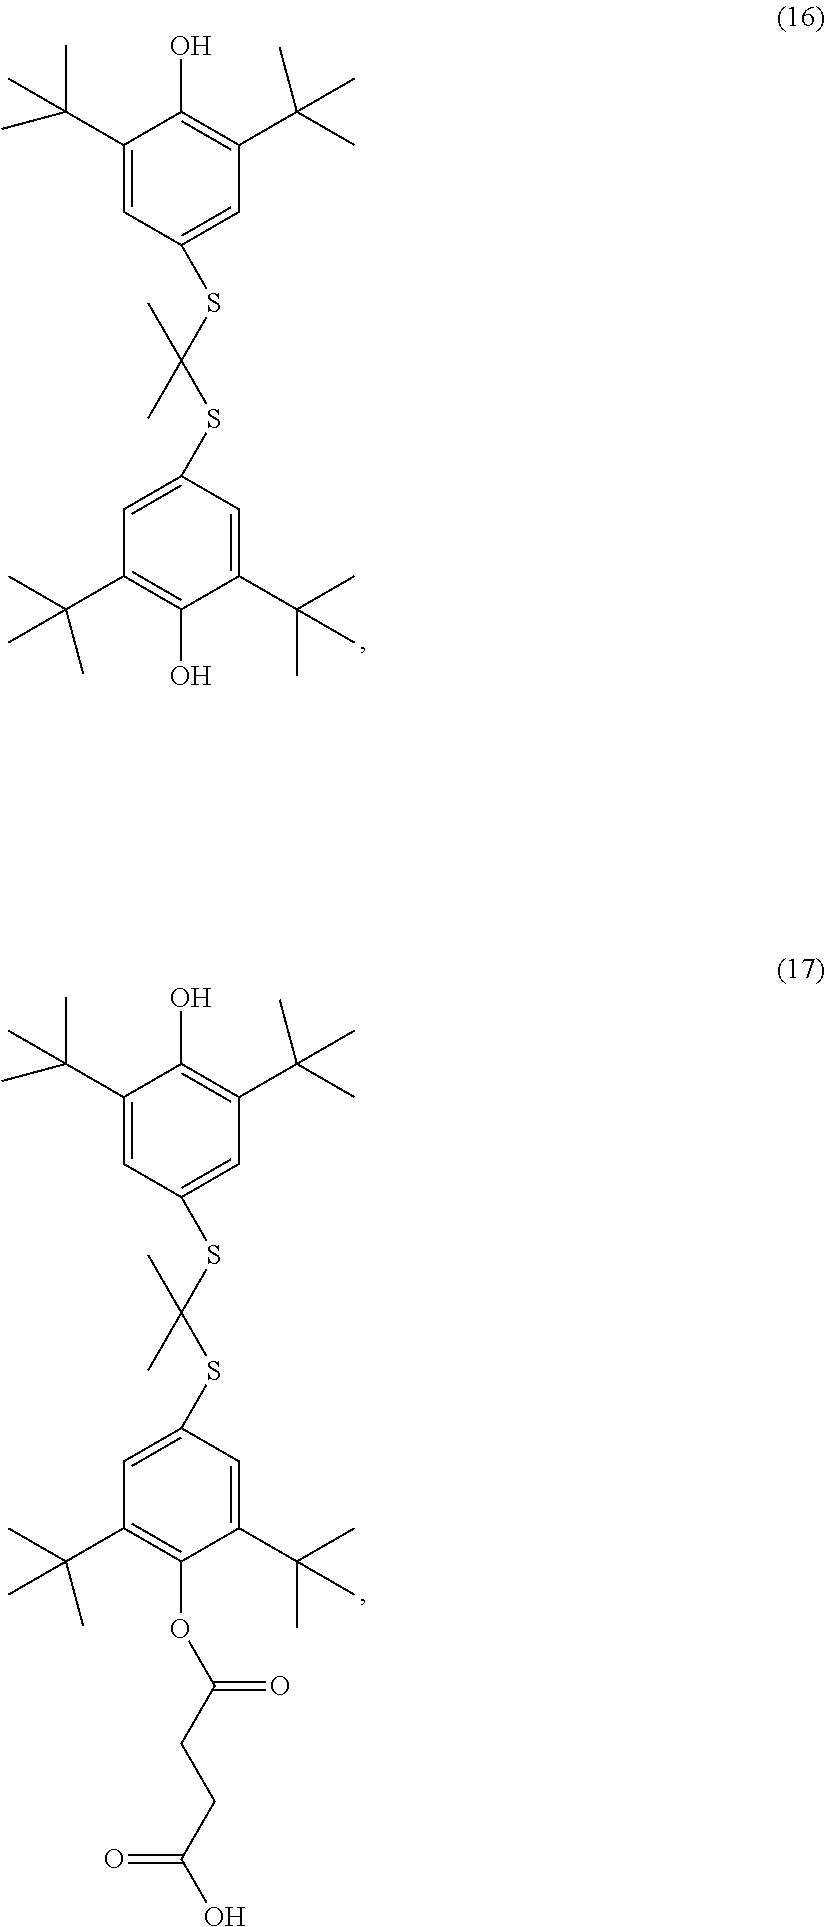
C1(C(C)(C)C)=CC(SC(SC2=CC(C(C)(C)C)=C(O)C(C(C)(C)C)=C2)(C)C)=CC(C(C)(C)C)=C1O.C1(C(C)(C)C)=CC(SC(SC2=CC(C(C)(C)C)=C(OC(CCC(O)=O)=O)C(C(C)(C)C)=C2)(C)C)=CC(C(C)(C)C)=C1O
